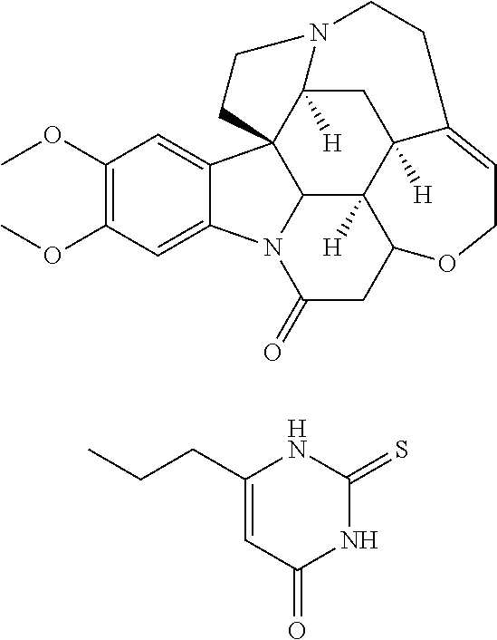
C1(CCC)=CC(=O)NC(=S)N1.C1(OC)=C(OC)C=C2C(=C1)C13C4N2C(=O)CC2C4([H])C4([H])CC1([H])N(CCC4=CCO2)CC3
